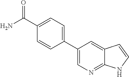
C1(C2=CC=C(C(N)=O)C=C2)=CN=C2C(=C1)C=CN2
